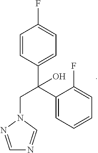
C1=CC(C(C2=CC=CC=C2F)(CN2N=CN=C2)O)=CC=C1F
